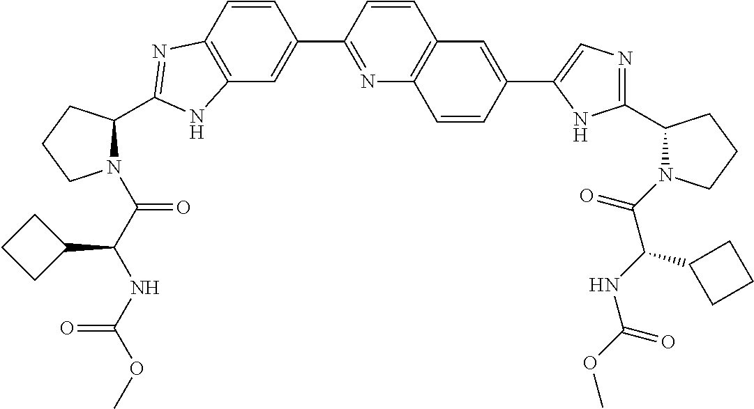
C12=C(C=CC(C3=NC4=C(C=C3)C=C(C3=CN=C(C5N(C(C(NC(=O)OC)C6CCC6)=O)CCC5)N3)C=C4)=C1)N=C(C1N(C(C(NC(OC)=O)C3CCC3)=O)CCC1)N2
